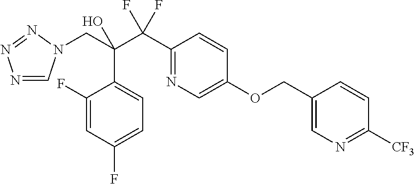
N1=CN(CC(C(C2=NC=C(OCC3=CN=C([CF3])C=C3)C=C2)(F)F)(O)C2=CC=C(F)C=C2F)N=N1
